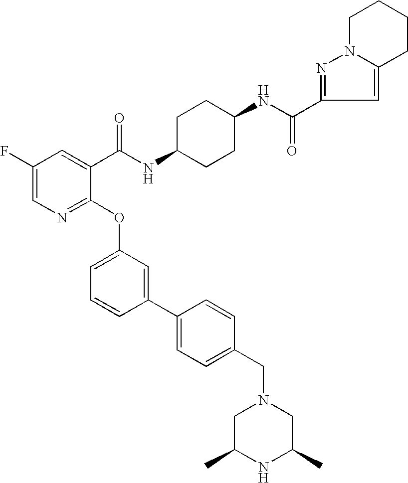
C1(C(NC2CCC(NC(C3=CC(F)=CN=C3OC3=CC=CC(C4=CC=C(CN5CC(C)NC(C)C5)C=C4)=C3)=O)CC2)=O)=NN2C(=C1)CCCC2
